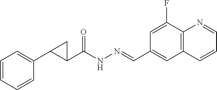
C1=CC=C(C2C(C(NN=CC3=CC4=C(C(F)=C3)N=CC=C4)=O)C2)C=C1
